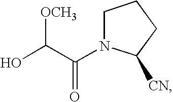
C1N(C(C(O)[OCH3])=O)C([CN])CC1
